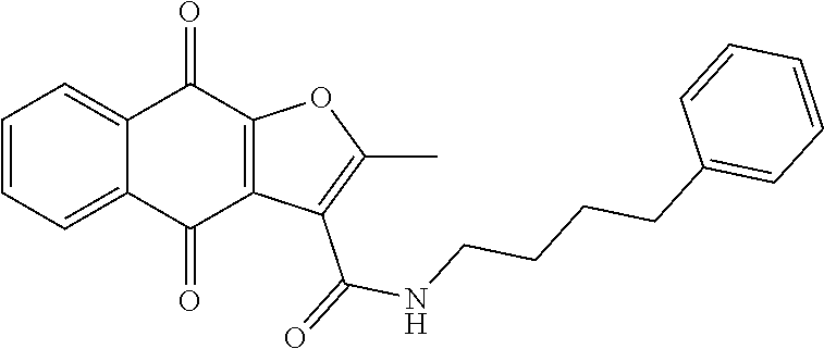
C1=CC=C2C(=C1)C(=O)C1=C(C2=O)C(C(NCCCCC2=CC=CC=C2)=O)=C(C)O1
